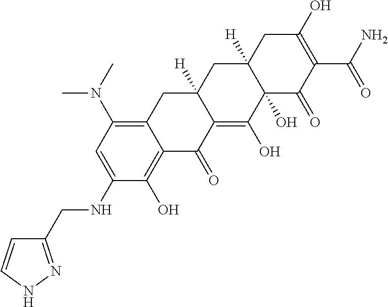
C1(CNC2=CC(N(C)C)=C3C(=C2O)C(=O)C2=C(O)C4(O)C([H])(CC2([H])C3)CC(O)=C(C(=O)N)C4=O)=NNC=C1
